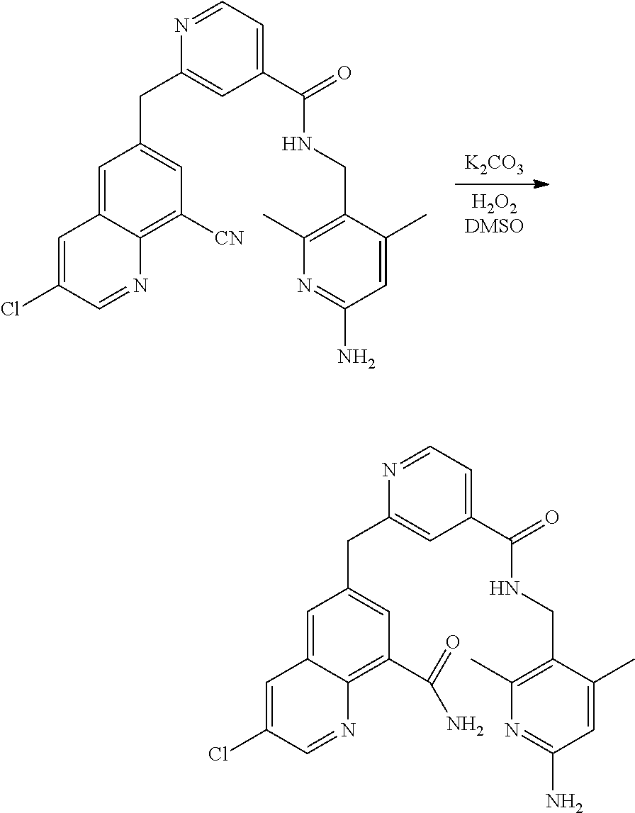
C1=C2C(=C(C(=O)N)C=C1CC1=CC(C(=O)NCC3=C(C)N=C(N)C=C3C)=CC=N1)N=CC(Cl)=C2.C1=C2C(=C([CN])C=C1CC1=CC(C(=O)NCC3=C(C)N=C(N)C=C3C)=CC=N1)N=CC(Cl)=C2.[H2O2DMSO].[K2CO3]
